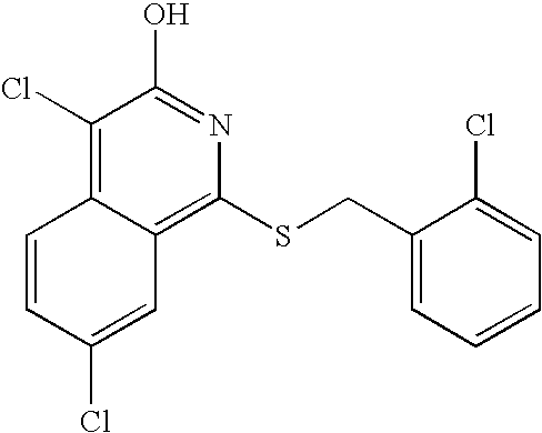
C1(Cl)=C2C(=C(SCC3=CC=CC=C3Cl)N=C1O)C=C(Cl)C=C2
